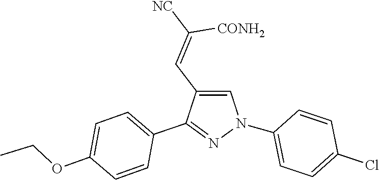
C1(N2C=C(C=C([NC])[CONH2])C(C3=CC=C(OCC)C=C3)=N2)=CC=C(Cl)C=C1
